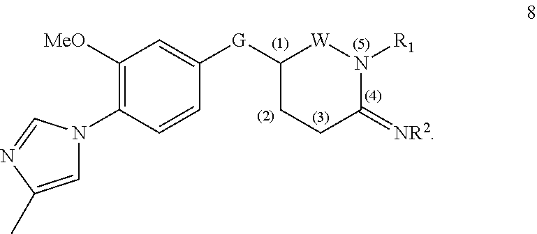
C1([G]C2=CC([MeO])=C(N3C=C(C)N=C3)C=C2)CCC(=[NR2])N([R1])[W]1
